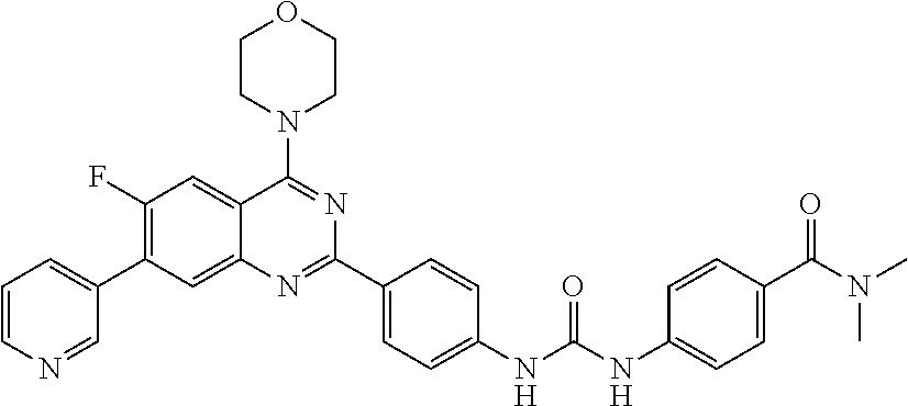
C1(F)=C(C2=CC=CN=C2)C=C2C(=C1)C(N1CCOCC1)=NC(C1=CC=C(NC(NC3=CC=C(C(N(C)C)=O)C=C3)=O)C=C1)=N2
